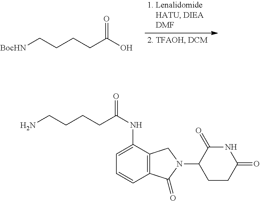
C(CCCC(O)=O)[BocHN].C1(NC(CCCCN)=O)=CC=CC2=C1CN(C1CCC(=O)NC1=O)C2=O
